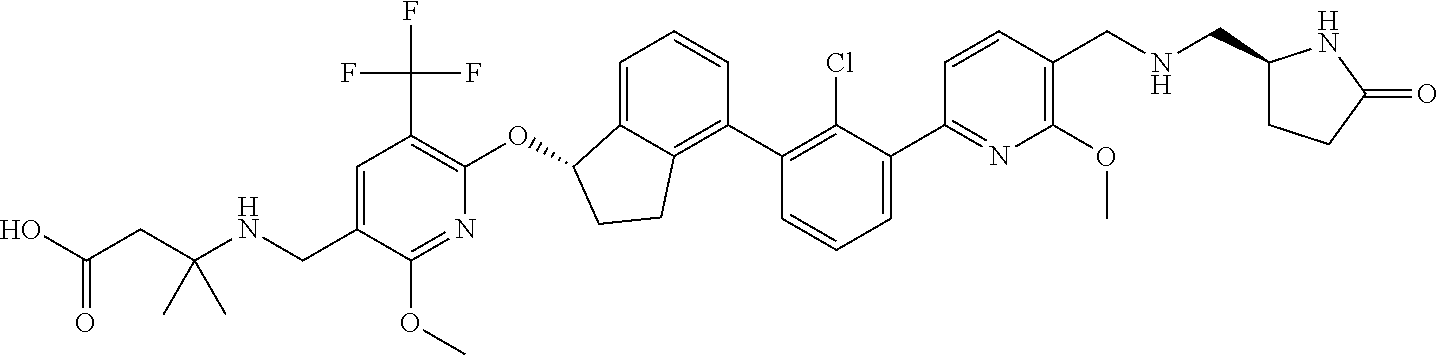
O(C1C2=CC=CC(C3=C(Cl)C(C4=NC(OC)=C(CNCC5CCC(=O)N5)C=C4)=CC=C3)=C2CC1)C1=C(C(F)(F)F)C=C(CNC(CC(O)=O)(C)C)C(OC)=N1
